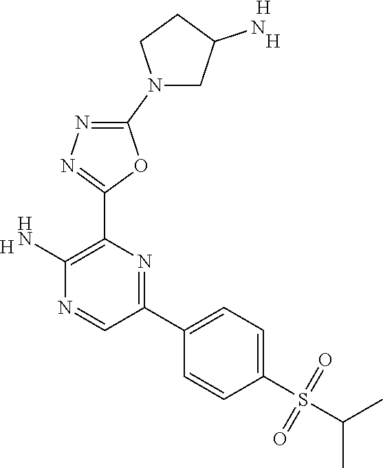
[H].C1(N)=C(C2=NN=C(N3CC(N)CC3)O2)N=C(C2=CC=C(S(=O)(C(C)C)=O)C=C2)C=N1.[H].[H]
